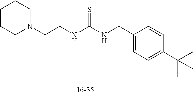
C1CN(CCNC(NCC2=CC=C(C(C)(C)C)C=C2)=S)CCC1
